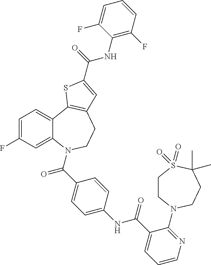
C1=C(F)C=C2C(=C1)C1=C(CCN2C(C2=CC=C(NC(C3=CC=CN=C3N3CCS(=O)(=O)C(C)(C)CC3)=O)C=C2)=O)C=C(C(=O)NC2=C(F)C=CC=C2F)S1
